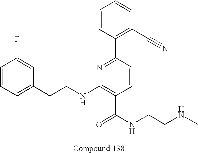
C1=CC=C(CCNC2=C(C(=O)NCCNC)C=CC(C3=C(C#N)C=CC=C3)=N2)C=C1F
